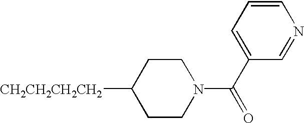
C1CN(C(C2=CC=CN=C2)=O)CCC1[CH2CH2CH2CH2]
